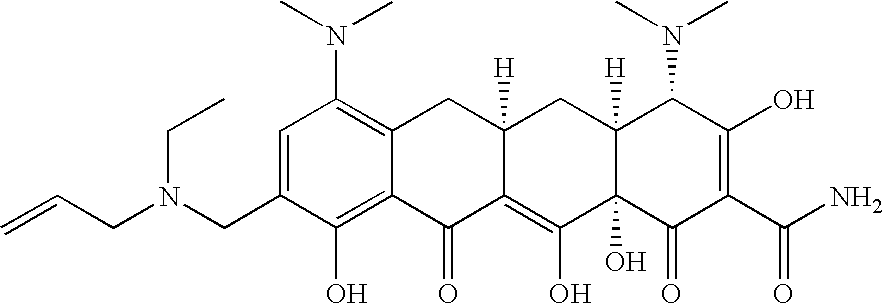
N(CC1=CC(N(C)C)=C2C(=C1O)C(=O)C1=C(O)C3(O)C([H])(CC1([H])C2)C(N(C)C)C(O)=C(C(N)=O)C3=O)(CC=C)CC
